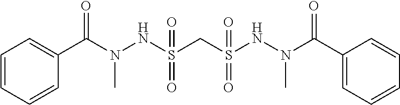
C1(C(N(NS(CS(NN(C(C2=CC=CC=C2)=O)C)(=O)=O)(=O)=O)C)=O)=CC=CC=C1
